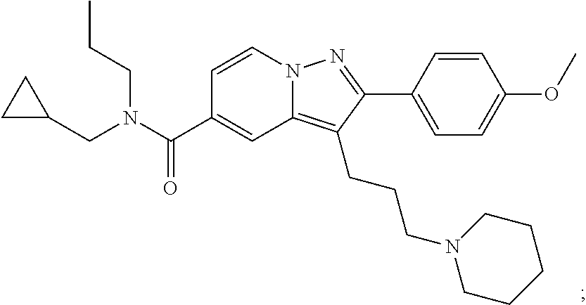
N12C(=C(CCCN3CCCCC3)C(C3=CC=C(OC)C=C3)=N1)C=C(C(N(CC1CC1)CCC)=O)C=C2
